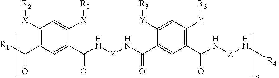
[R1]C(=O)C1=C([X][R2])C=C([X][R2])C(C(=O)N[Z]NC(=O)C2=CC(C(N[Z]N[R4])=O)=C([Y][R3])C=C2[Y][R3])=C1
